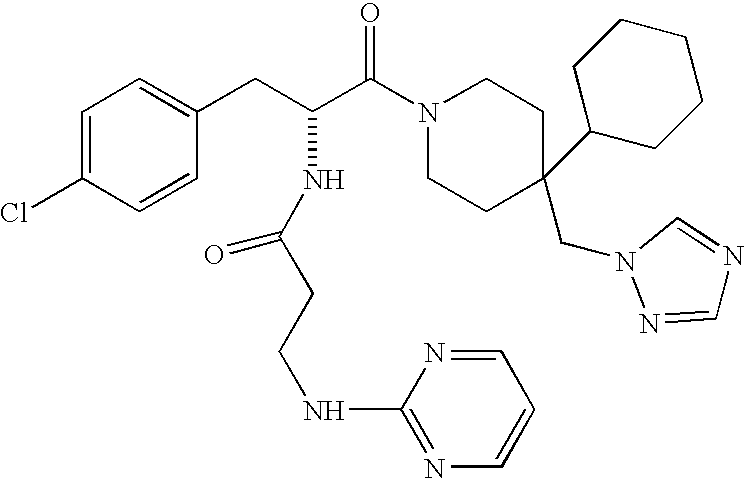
C1=C(Cl)C=CC(CC(C(N2CCC(C3CCCCC3)(CN3N=CN=C3)CC2)=O)NC(CCNC2=NC=CC=N2)=O)=C1
